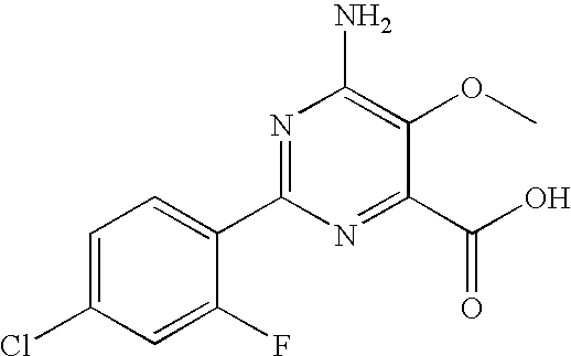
C1=C(Cl)C=C(F)C(C2=NC(N)=C(OC)C(C(O)=O)=N2)=C1
